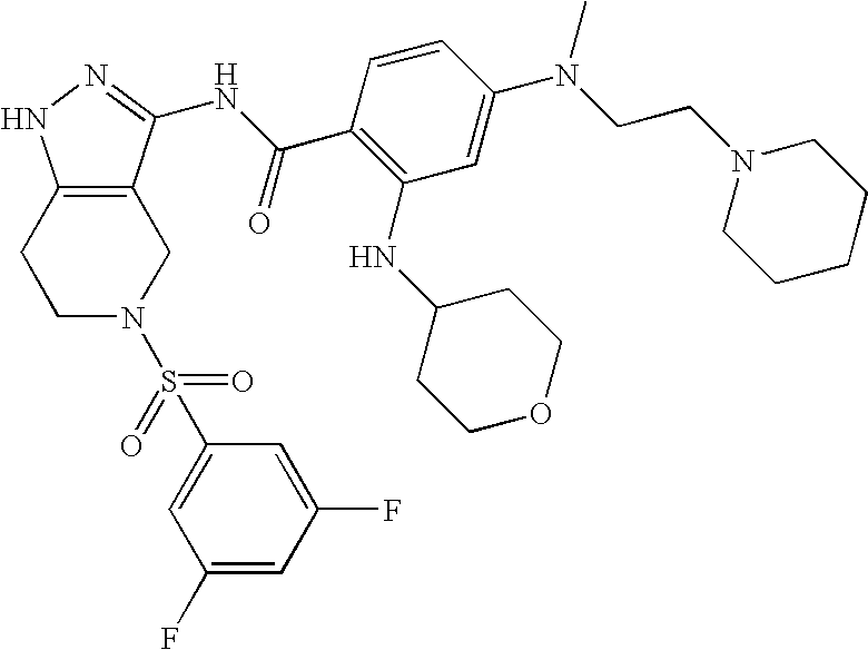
C1C2=C(CCN1S(C1=CC(F)=CC(F)=C1)(=O)=O)NN=C2NC(C1=C(NC2CCOCC2)C=C(N(CCN2CCCCC2)C)C=C1)=O
